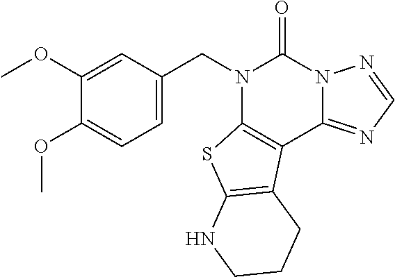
N1(CC2=CC=C(OC)C(OC)=C2)C2=C(C3=NC=NN3C1=O)C1=C(S2)NCCC1
